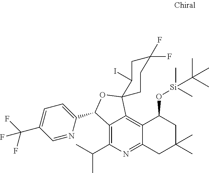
C12=C(C(C)C)N=C3C(=C1C1(OC2C2=CC=C(C(F)(F)F)C=N2)CCC(F)(F)CC1I)C(O[Si](C)(C(C)(C)C)C)CC(C)(C)C3
